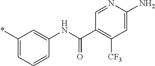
C1(*)=CC=CC(NC(=O)C2=C([CF3])C=C(N)N=C2)=C1
